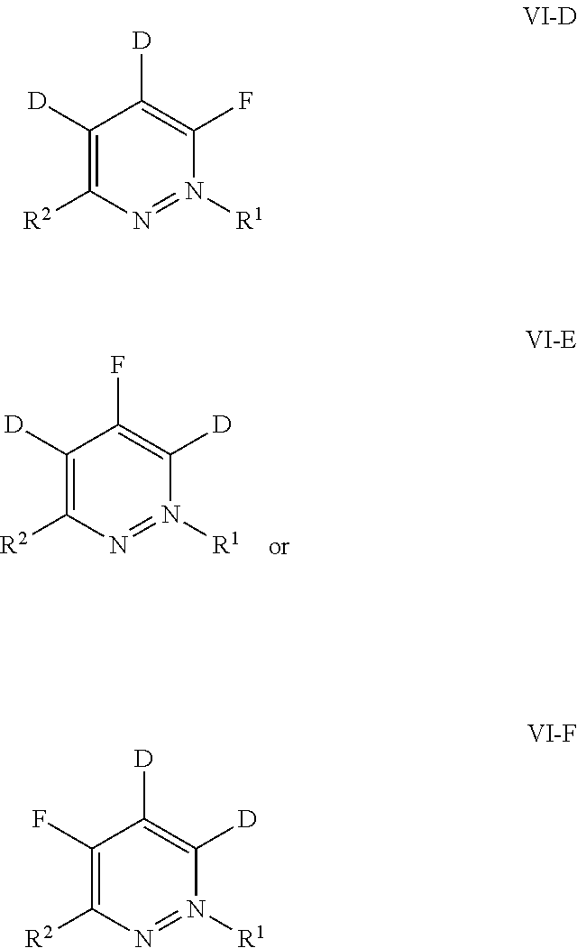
C1([D])=C([R2])N=N([R1])C([D])=C1F.C1([D])=C([R2])N=N([R1])C(F)=C1[D].C1(F)=C([R2])N=N([R1])C([D])=C1[D]
